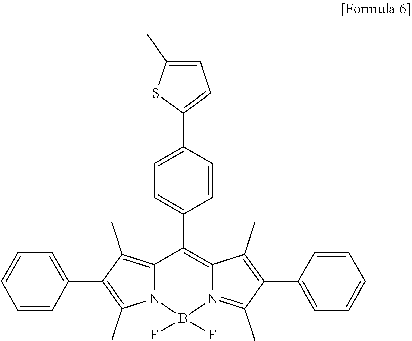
C12=C(C)C(C3=CC=CC=C3)=C(C)N1B(F)(F)N1=C(C)C(C3=CC=CC=C3)=C(C)C1=C2C1=CC=C(C2=CC=C(C)S2)C=C1
